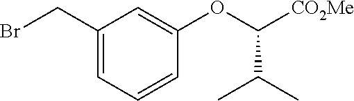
C1(CBr)=CC=CC(OC([CO2Me])C(C)C)=C1
